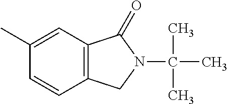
C12=C(C(=O)N(C(C)(C)C)C1)C=C(C)C=C2
